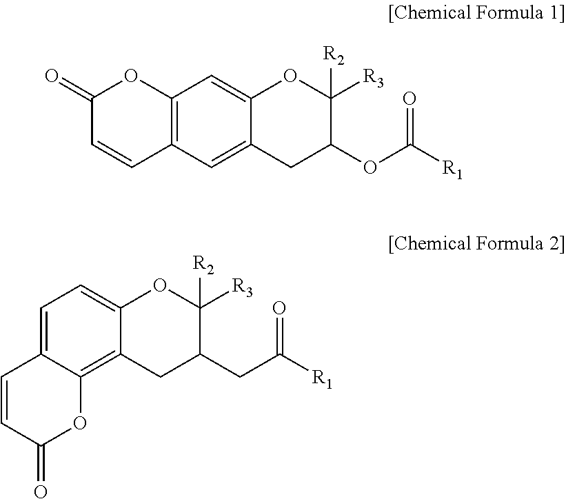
C12=C(C=C3C(=C1)OC([R3])([R2])C(OC([R1])=O)C3)C=CC(=O)O2.C1=C2C(=C3C(=C1)OC([R3])([R2])C(CC([R1])=O)C3)OC(=O)C=C2
